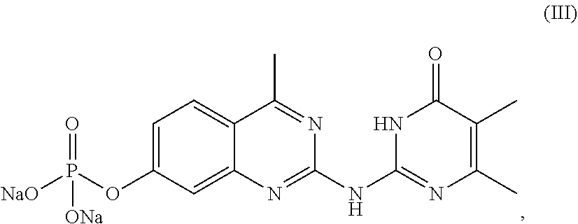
C1=C(OP([NaO])(=O)[ONa])C=C2C(=C1)C(C)=NC(NC1=NC(C)=C(C)C(=O)N1)=N2
